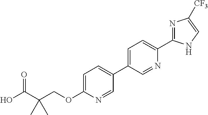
C(OC1=CC=C(C2=CC=C(C3=NC([CF3])=CN3)N=C2)C=N1)C(C(=O)O)(C)C
